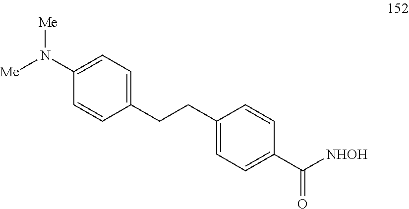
C1(CCC2=CC=C(C([NHOH])=O)C=C2)=CC=C(N([Me])[Me])C=C1
